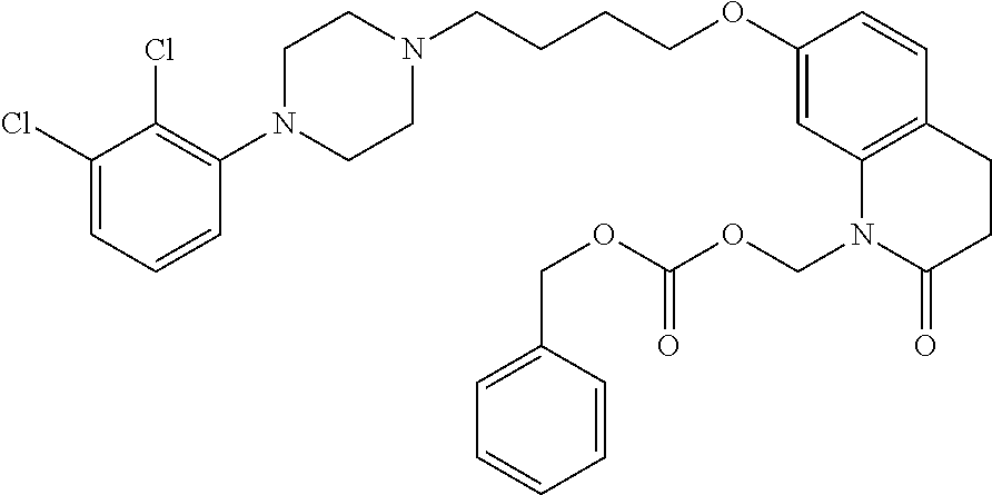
C1(Cl)=CC=CC(N2CCN(CCCCOC3=CC4=C(C=C3)CCC(=O)N4COC(OCC3=CC=CC=C3)=O)CC2)=C1Cl
